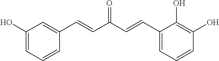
C1(O)=CC=CC(C=CC(C=CC2=CC=CC(O)=C2O)=O)=C1
